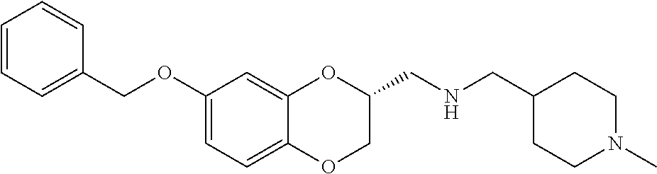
C1(OCC2=CC=CC=C2)=CC=C2C(=C1)OC(CNCC1CCN(C)CC1)CO2
